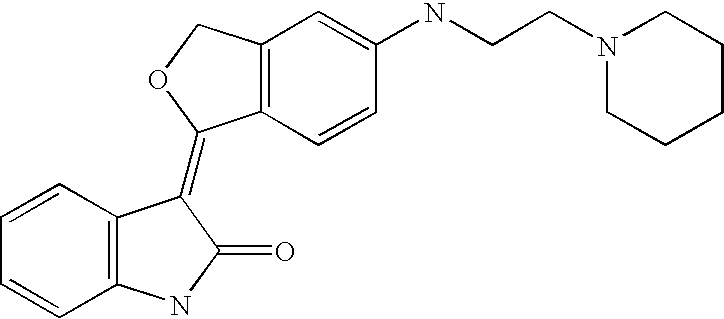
C12=C(C=CC(NCCN3CCCCC3)=C1)C(=C1C3=C(C=CC=C3)NC1=O)OC2
